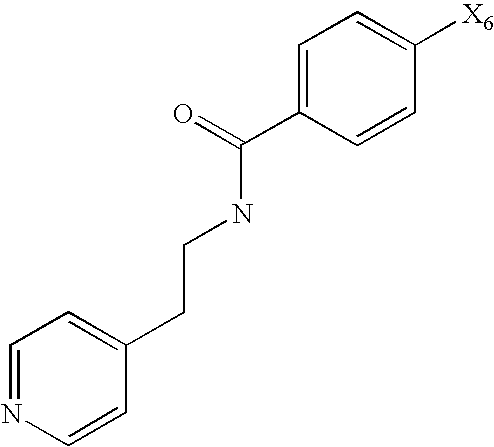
C1=NC=CC(CCNC(C2=CC=C([X6])C=C2)=O)=C1
